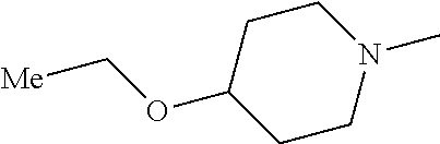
N1(C)CCC(OC[Me])CC1
